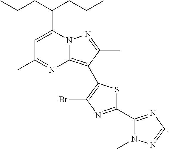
C12=C(C3=C(Br)N=C(C4=NC=NN4C)S3)C(C)=NN1C(C(CCC)CCC)=CC(C)=N2
